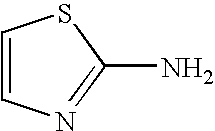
C1=CN=C(N)S1
